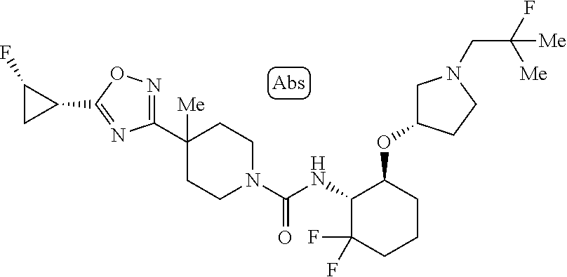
C1(C2([Me])CCN(C(NC3C(F)(F)CCCC3OC3CN(CC(F)([Me])[Me])CC3)=O)CC2)=NOC(C2CC2F)=N1
